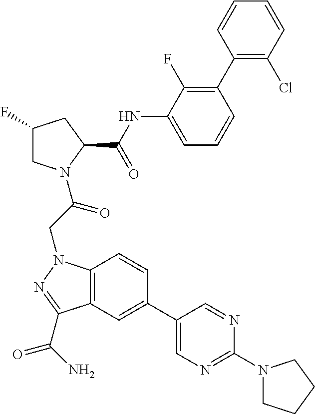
C1(C2=C(F)C(NC(C3CC(F)CN3C(=O)CN3C4=C(C=C(C5=CN=C(N6CCCC6)N=C5)C=C4)C(C(=O)N)=N3)=O)=CC=C2)=C(Cl)C=CC=C1
